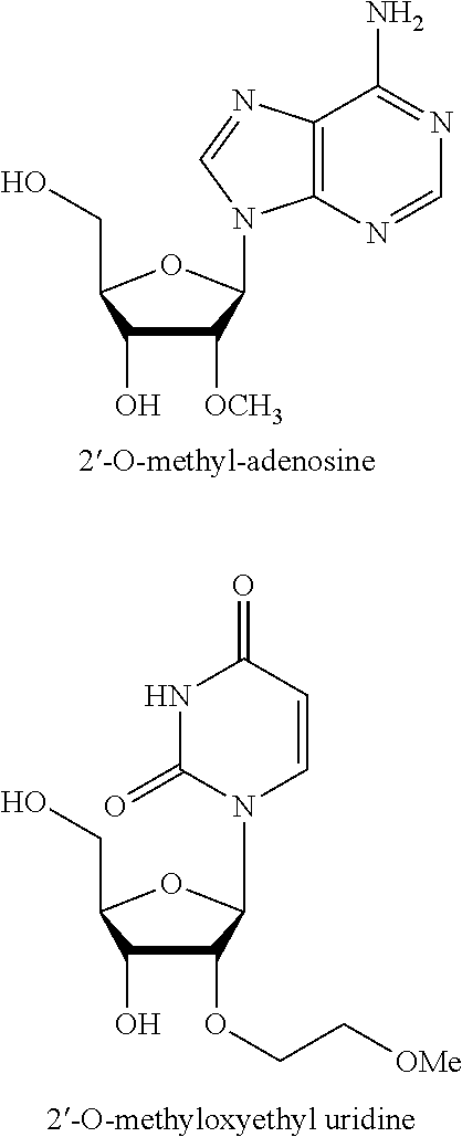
C1([OCH3])C(O)C(CO)OC1N1C2=C(C(N)=NC=N2)N=C1.C1(OCC[OMe])C(O)C(CO)OC1N1C=CC(=O)NC1=O
